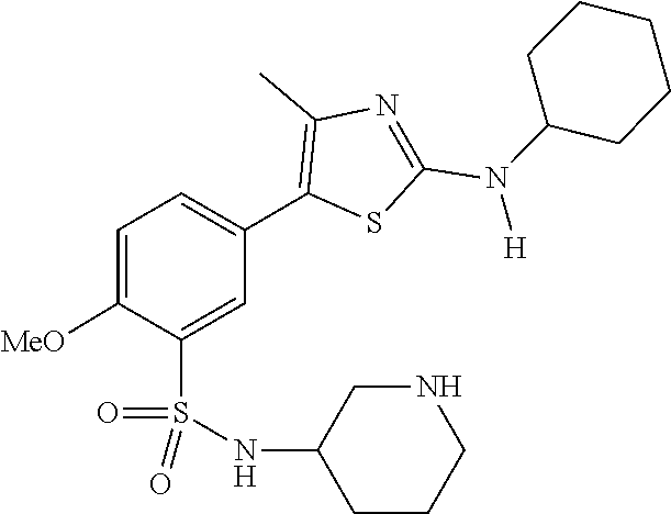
C1(N(C2=NC(C)=C(C3=CC=C([MeO])C(S(=O)(=O)NC4CNCCC4)=C3)S2)[H])CCCCC1
